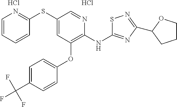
C1(SC2=NC=CC=C2)=CC(OC2=CC=C(C(F)(F)F)C=C2)=C(NC2=NC(C3OCCC3)=NS2)N=C1.Cl.Cl
